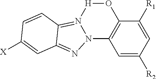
C1=C([R2])C=C([R1])C2=C1N1N(=C3C(=N1)C=C([X])C=C3)[H]O2
